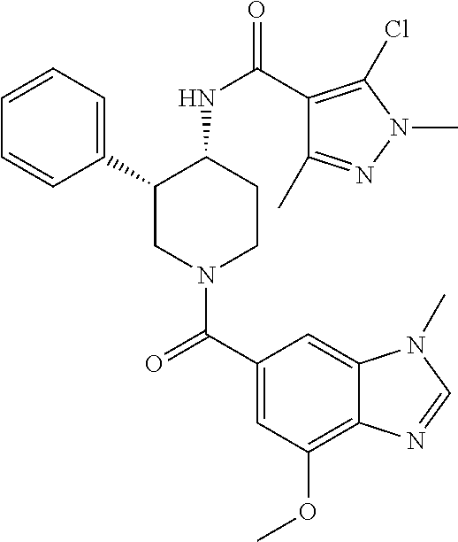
C1=CC=C(C2CN(C(C3=CC(OC)=C4C(=C3)N(C)C=N4)=O)CCC2NC(=O)C2=C(Cl)N(C)N=C2C)C=C1
